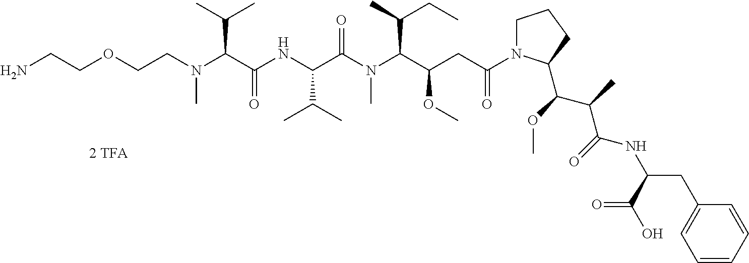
C(CN)OCCN(C(C(NC(C(N(C(C(CC(N1CCCC1C(OC)C(C)C(NC(CC1=CC=CC=C1)C(=O)O)=O)=O)OC)C(C)CC)C)=O)C(C)C)=O)C(C)C)C
